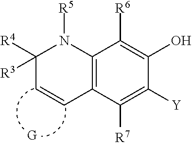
C12=C(C([R7])=C([Y])C(O)=C1[R6])C=CC([R4])([R3])N2[R5]
